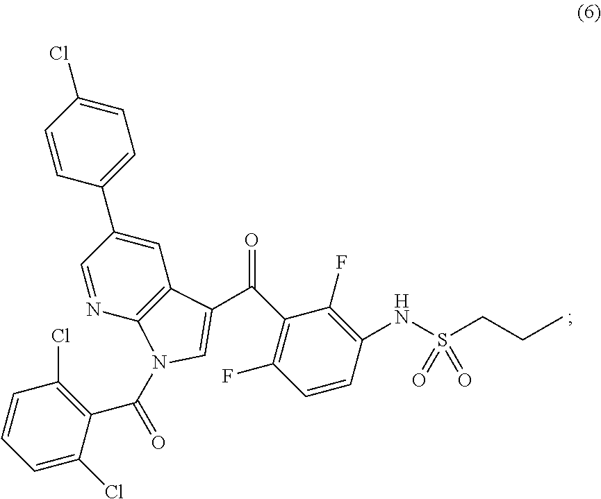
C(C1=C(F)C=CC(NS(CCC)(=O)=O)=C1F)(=O)C1=CN(C(C2=C(Cl)C=CC=C2Cl)=O)C2=C1C=C(C1=CC=C(Cl)C=C1)C=N2
